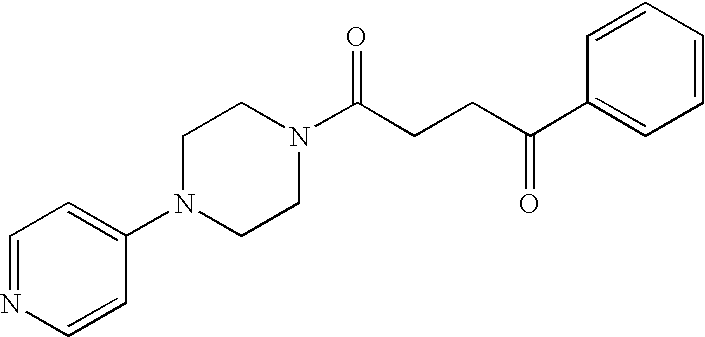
C1(N2CCN(C(CCC(=O)C3=CC=CC=C3)=O)CC2)=CC=NC=C1
